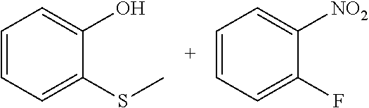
C1=CC=C(F)C([NO2])=C1.C1=CC=C(SC)C(O)=C1
